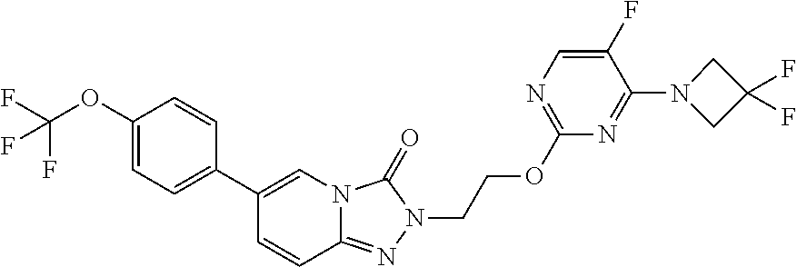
C1(OC(F)(F)F)=CC=C(C2=CN3C(=NN(CCOC4=NC=C(F)C(N5CC(F)(F)C5)=N4)C3=O)C=C2)C=C1
